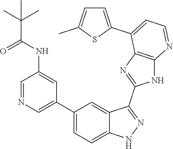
C1=NC=C(C2=CC=C3C(=C2)C(C2=NC4=C(N2)N=CC=C4C2=CC=C(C)S2)=NN3)C=C1NC(C(C)(C)C)=O
